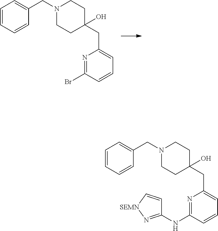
C1=CC=CC(CN2CCC(CC3=CC=CC(Br)=N3)(O)CC2)=C1.C1=CC=CC(CN2CCC(CC3=CC=CC(NC4=N[SEMN]C=C4)=N3)(O)CC2)=C1
